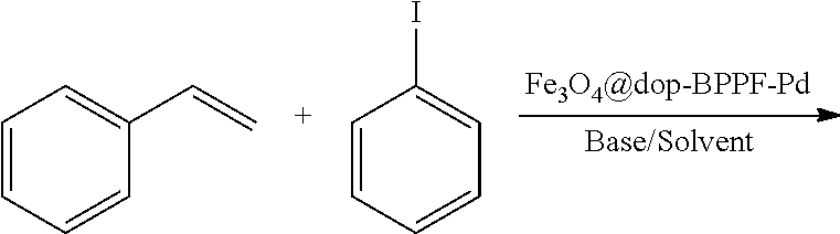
C1=CC=CC(C=C)=C1.C1=CC=CC=C1I
